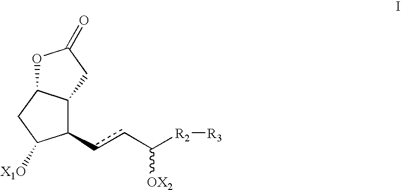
C1(ccC([R2][R3])[OX2])C2C(CC1[X1O])OC(=O)C2
